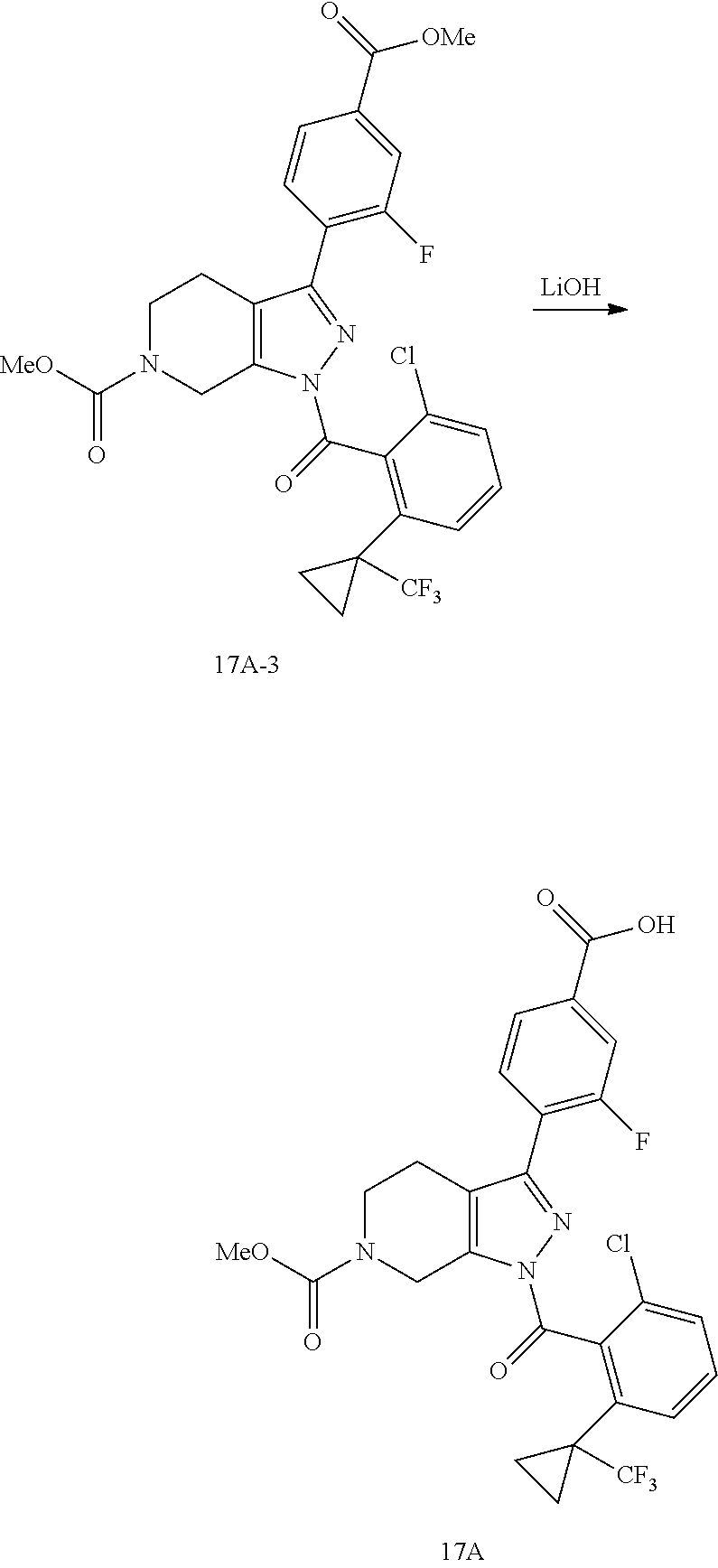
C1(C(=O)[OMe])=CC(F)=C(C2=NN(C(=O)C3=C(C4([CF3])CC4)C=CC=C3Cl)C3=C2CCN(C([MeO])=O)C3)C=C1.[LiOH].C1(C(=O)O)=CC(F)=C(C2=NN(C(=O)C3=C(C4([CF3])CC4)C=CC=C3Cl)C3=C2CCN(C([MeO])=O)C3)C=C1
